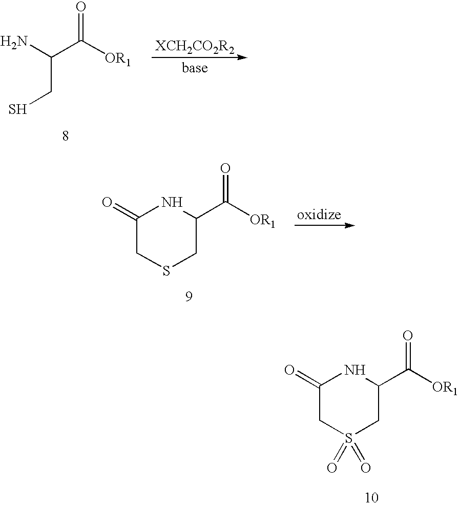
SCC(N)C([OR1])=O.S1CC(C([OR1])=O)NC(=O)C1.S1(=O)(=O)CC(C([OR1])=O)NC(=O)C1
